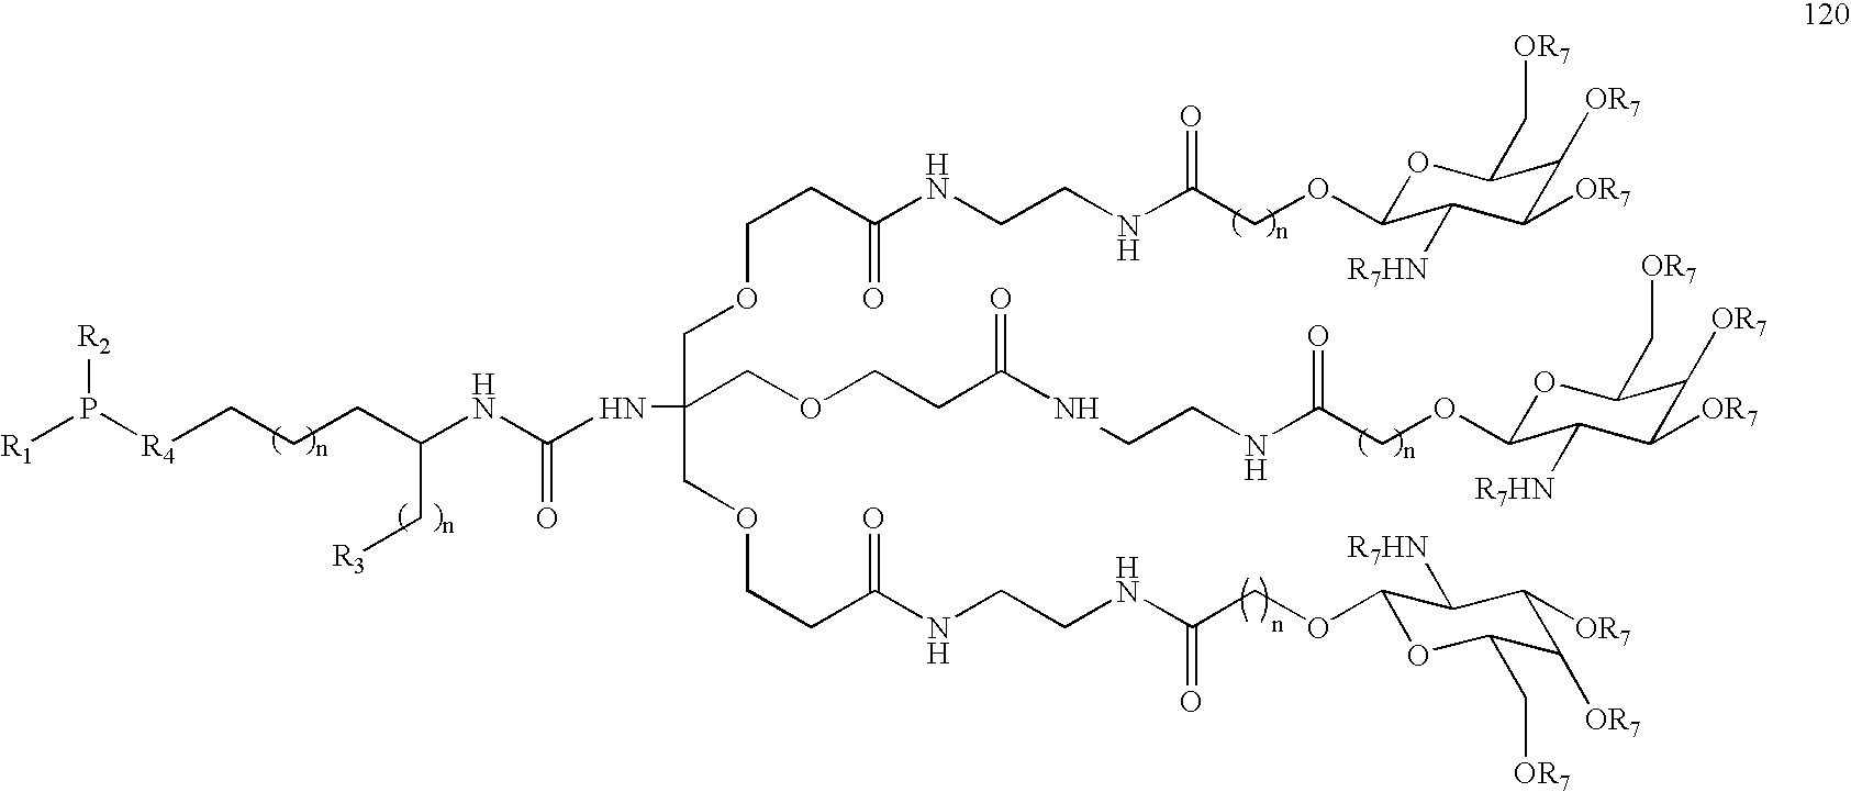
C(NC(=O)NC(COCCC(NCCNC(COC1OC(C[OR7])C([OR7])C([OR7])C1[R7HN])=O)=O)(COCCC(NCCNC(COC1OC(C[OR7])C([OR7])C([OR7])C1[R7HN])=O)=O)COCCC(NCCNC(COC1OC(C[OR7])C([OR7])C([OR7])C1[R7HN])=O)=O)(CCC[R4]P([R1])[R2])C[R3]
